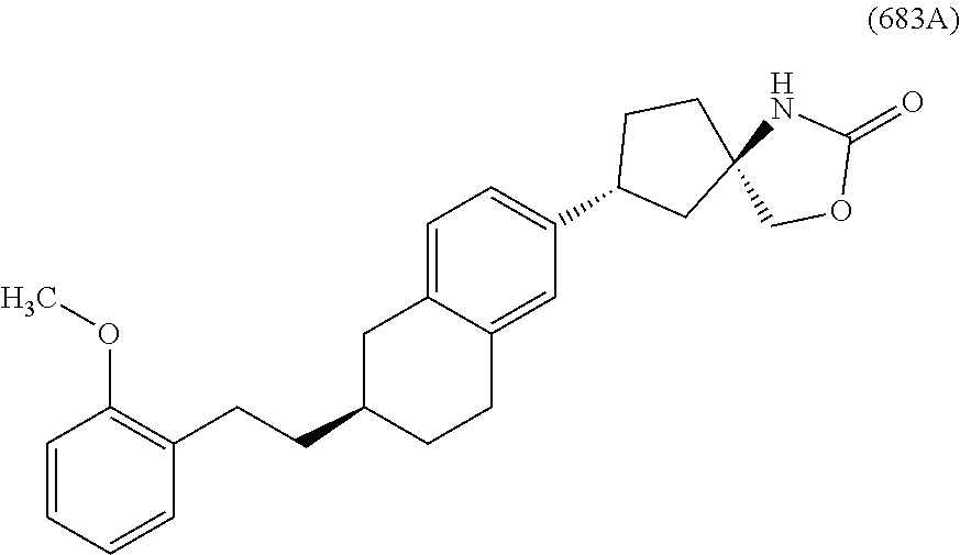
C1=CC=CC(CCC2CCC3=CC(C4CC5(CC4)COC(=O)N5)=CC=C3C2)=C1OC
